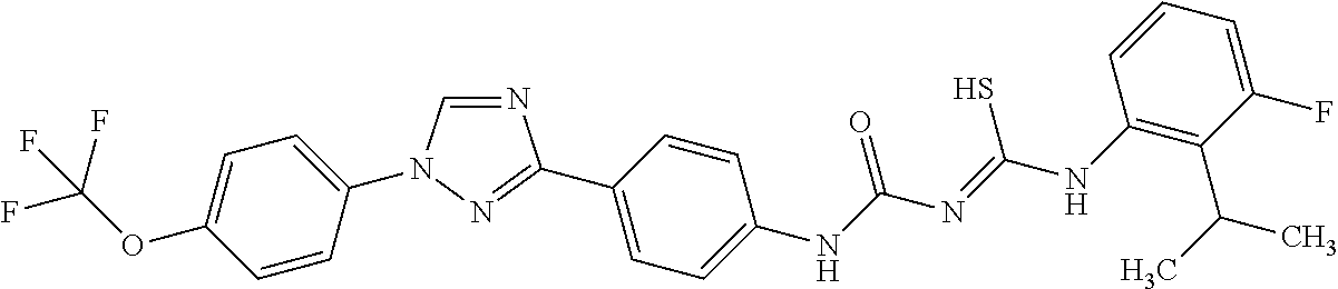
N1=CN(C2=CC=C(OC(F)(F)F)C=C2)N=C1C1=CC=C([N H]C(N=C([N H]C2=C(C(C)C)C(F)=CC=C2)S)=O)C=C1
